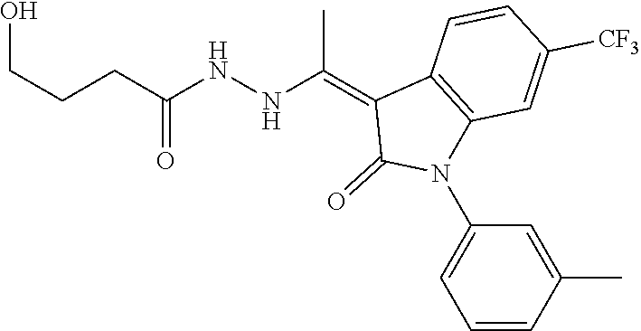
C1=CC([CF3])=CC2=C1C(=C(NNC(CCCO)=O)C)C(=O)N2C1=CC=CC(C)=C1
